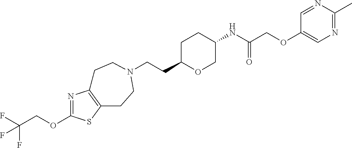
C(CC1OCC(NC(COC2=CN=C(C)N=C2)=O)CC1)N1CCC2=C(N=C(OCC(F)(F)F)S2)CC1
